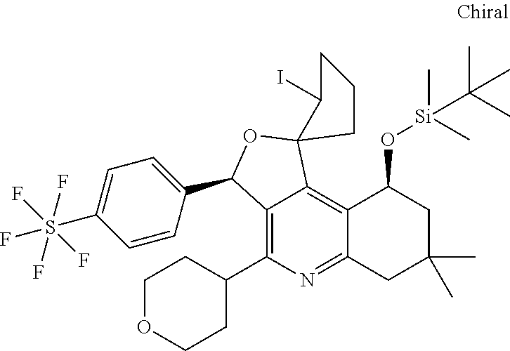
C12=C(C3CCOCC3)N=C3C(=C1C1(OC2C2=CC=C(S(F)(F)(F)(F)F)C=C2)C(I)CCC1)C(O[Si](C)(C)C(C)(C)C)CC(C)(C)C3
